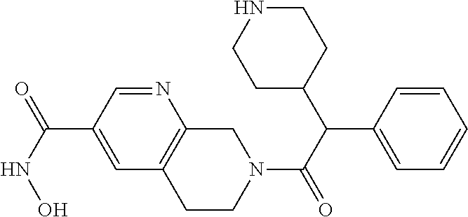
N1=CC(C(NO)=O)=CC2=C1CN(C(C(C1CCNCC1)C1=CC=CC=C1)=O)CC2
